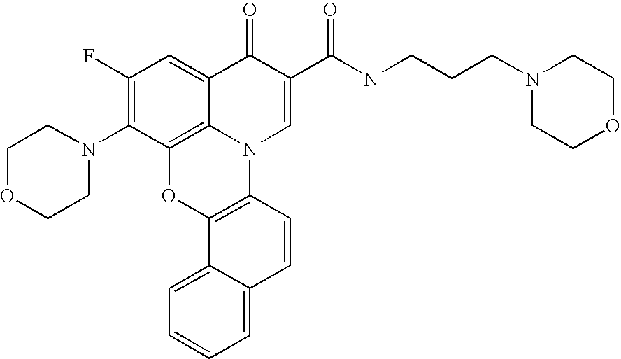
C12=C3C(=CC(F)=C1N1CCOCC1)C(=O)C(C(=O)NCCCN1CCOCC1)=CN3C1=C(O2)C2=CC=CC=C2C=C1
